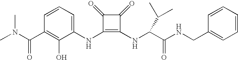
CN(C(C1=C(O)C(NC2=C(NC(C(NCC3=CC=CC=C3)=O)C(C)C)C(=O)C2=O)=CC=C1)=O)C
